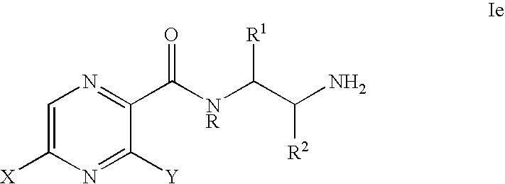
N1=C([Y])C(C(=O)[NR]C([R1])C([R2])N)=NC=C1[X]
